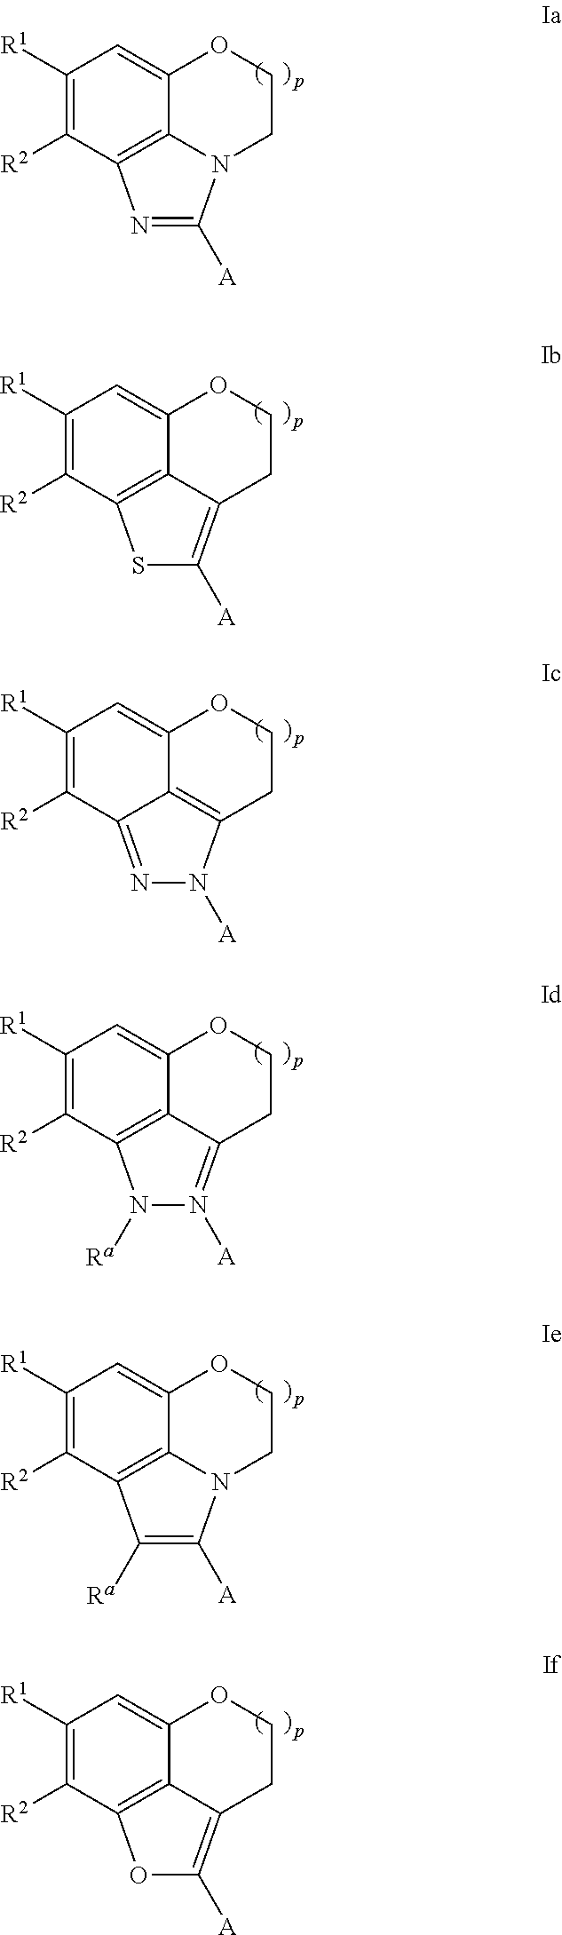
C1([R1])=C([R2])C2=C3C(=C1)OCCN3C([A])=N2.C1([R1])=C([R2])C2=C3C(=C1)OCCC3=C([A])S2.C1([R1])=C([R2])C2=NN([A])C3=C2C(=C1)OCC3.C1([R1])=C([R2])C2=C3C(=C1)OCCC3=N([A])N2[Ra].C1([R1])=C([R2])C2=C3C(=C1)OCCN3C([A])=C2[Ra].C1([R1])=C([R2])C2=C3C(=C1)OCCC3=C([A])O2
